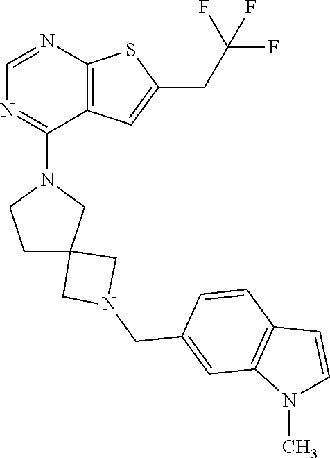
C12=C(C=C(CC(F)(F)F)S1)C(N1CCC3(C1)CN(CC1=CC4=C(C=C1)C=CN4C)C3)=NC=N2
